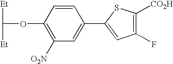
C1(OC([Et])[Et])=C([O2N])C=C(C2=CC(F)=C([CO2H])S2)C=C1
